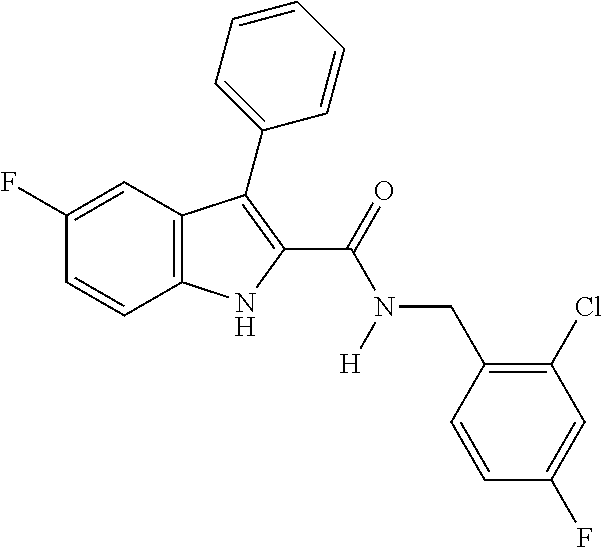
C1(F)=CC2=C(C=C1)NC(C(=O)N(CC1=C(Cl)C=C(F)C=C1)[H])=C2C1=CC=CC=C1
